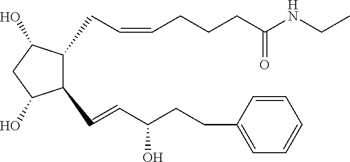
C1(C=CC(CCC2=CC=CC=C2)O)C(CC=CCCCC(NCC)=O)C(O)CC1O
